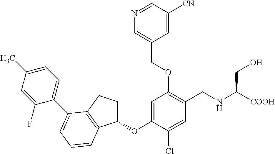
C1=C(OC2CCC3=C2C=CC=C3C2=CC=C(C)C=C2F)C(Cl)=CC(CNC([COOH])CO)=C1OCC1=CN=CC([CN])=C1
